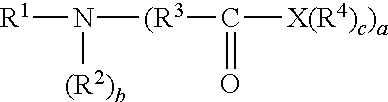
[R1]N([(R2)b])[(R3]C(=O)[X(R4)c)a]
